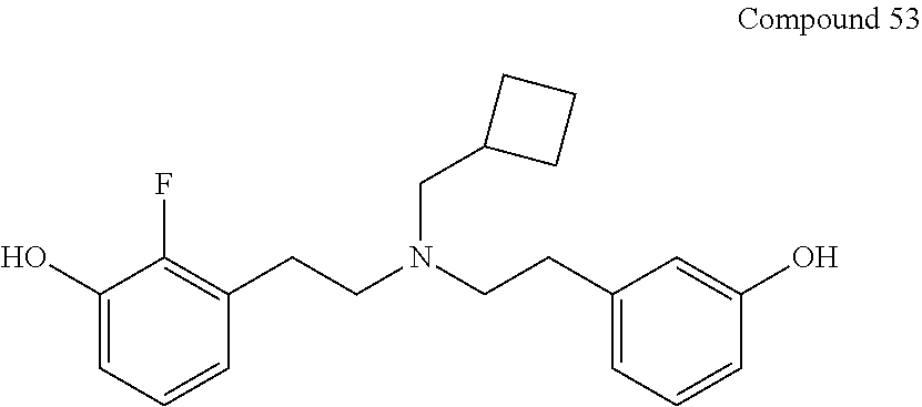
C1(O)=CC=CC(CCN(CCC2=CC=CC(O)=C2)CC2CCC2)=C1F
